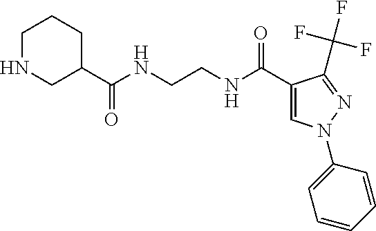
C1NCC(C(NCCNC(C2=CN(C3=CC=CC=C3)N=C2C(F)(F)F)=O)=O)CC1
